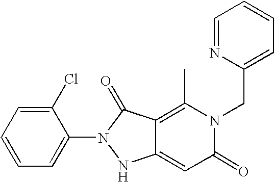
C12=CC(=O)N(CC3=CC=CC=N3)C(C)=C1C(=O)N(C1=CC=CC=C1Cl)N2
